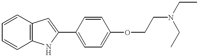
C1=CC=CC2=C1C=C(C1=CC=C(OCCN(CC)CC)C=C1)N2
